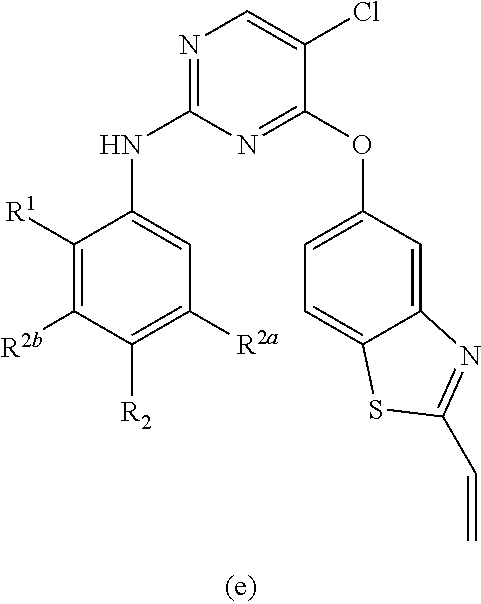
N1=C(NC2=CC([R2a])=C([R2])C([R2b])=C2[R1])N=C(OC2=CC=C3C(=C2)N=C(C=C)S3)C(Cl)=C1
